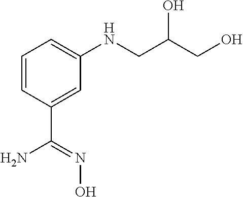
C1=CC(C(N)=NO)=CC(NCC(CO)O)=C1
